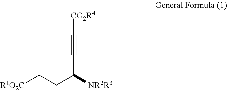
[R1O2C]CCC([NR2R3])C#C[CO2R4]
